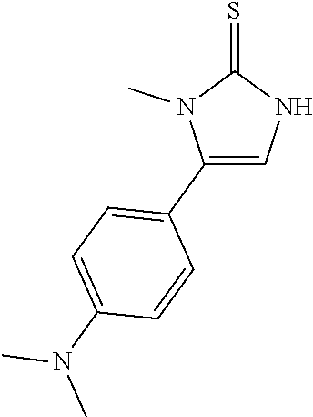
C1(C2=CC=C(N(C)C)C=C2)=CNC(=S)N1C
